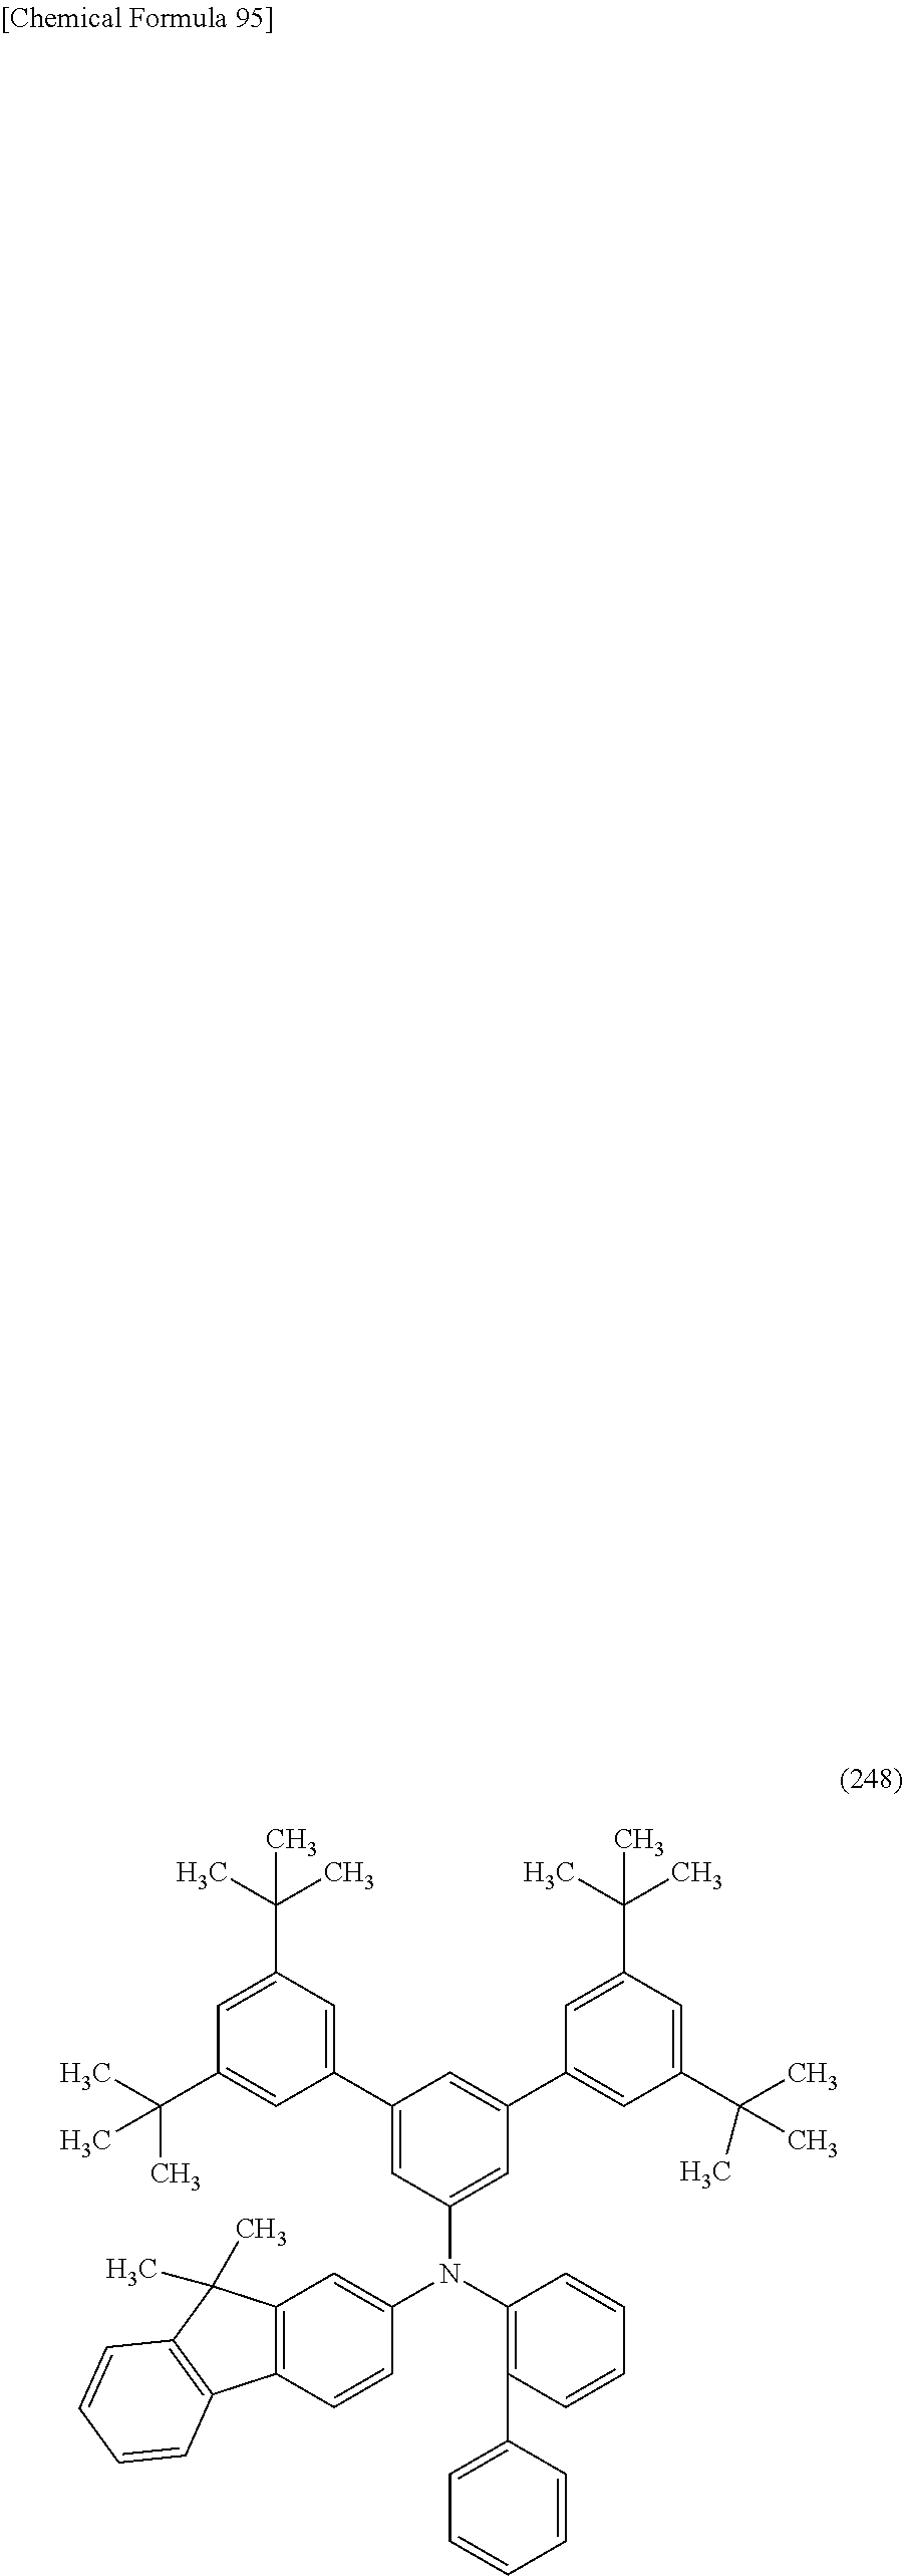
C12=C(C=CC(N(C3=C(C4=CC=CC=C4)C=CC=C3)C3=CC(C4=CC(C(C)(C)C)=CC(C(C)(C)C)=C4)=CC(C4=CC(C(C)(C)C)=CC(C(C)(C)C)=C4)=C3)=C1)C1=C(C2(C)C)C=CC=C1
